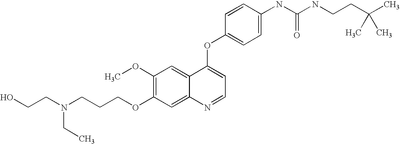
C1(OC)=C(OCCCN(CCO)CC)C=C2C(=C1)C(OC1=CC=C(NC(NCCC(C)(C)C)=O)C=C1)=CC=N2
